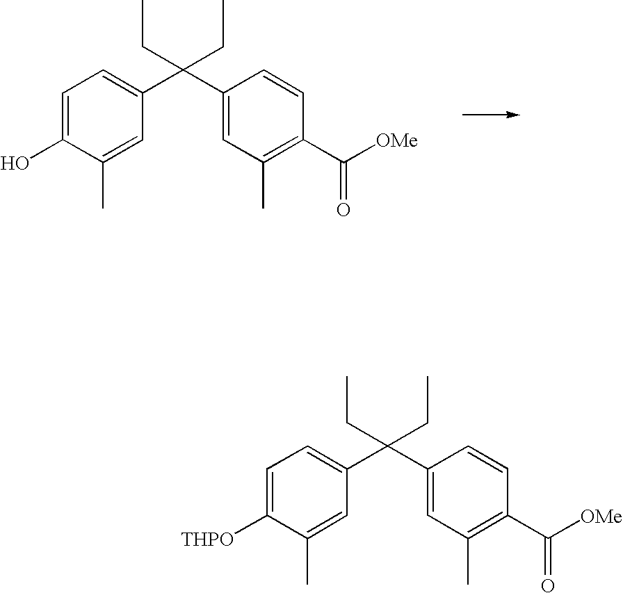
C1=C(O)C(C)=CC(C(C2=CC(C)=C(C([OMe])=O)C=C2)(CC)CC)=C1.C1=C([THPO])C(C)=CC(C(C2=CC(C)=C(C([OMe])=O)C=C2)(CC)CC)=C1
